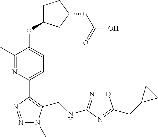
N1=NC(C2=CC=C(OC3CCC(CC(O)=O)C3)C(C)=N2)=C(CNC2=NOC(CC3CC3)=N2)N1C
